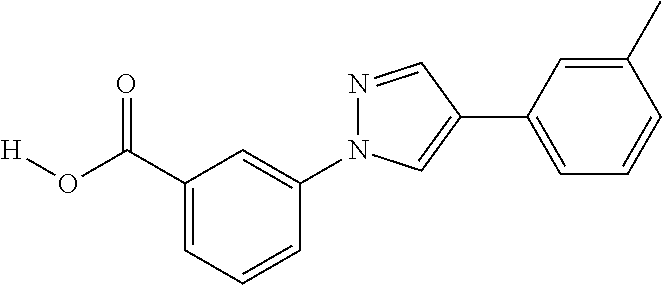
C1(C(O[H])=O)=CC=CC(N2N=CC(C3=CC=CC(C)=C3)=C2)=C1
